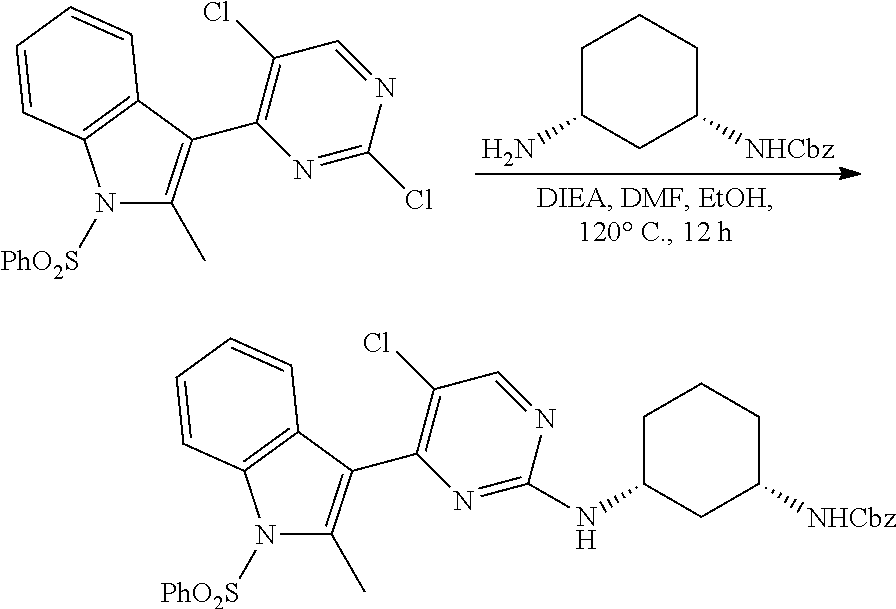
N1([PhO2S])C(C)=C(C2=C(Cl)C=NC(Cl)=N2)C2=C1C=CC=C2.C1C(N)CC([NHCbz])CC1.N1([PhO2S])C(C)=C(C2=C(Cl)C=NC(NC3CC([NHCbz])CCC3)=N2)C2=C1C=CC=C2
